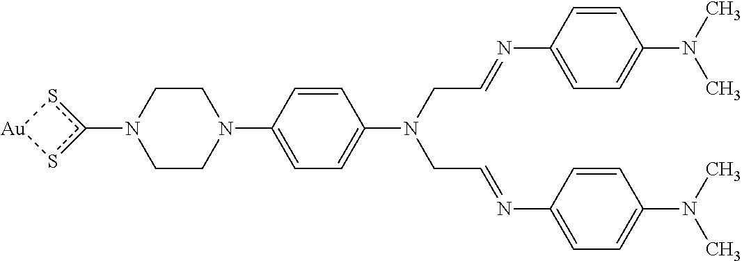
C1CN(C2=CC=C(N(CC=NC3=CC=C(N(C)C)C=C3)CC=NC3=CC=C(N(C)C)C=C3)C=C2)CCN1c1s[Au]s1
